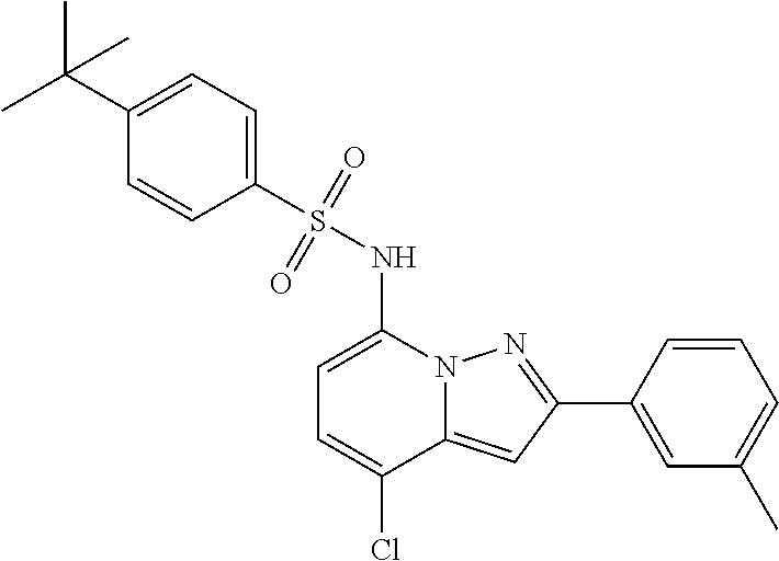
C1(C2=NN3C(=C2)C(Cl)=CC=C3NS(=O)(=O)C2=CC=C(C(C)(C)C)C=C2)=CC(C)=CC=C1
